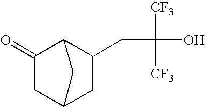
C1(=O)CC2CC(CC(O)([CF3])[CF3])C1C2
